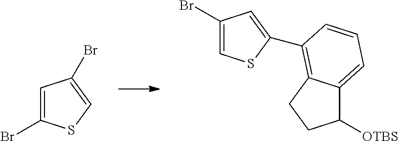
C1=C(Br)SC=C1Br.C1(Br)=CSC(C2=C3C(=CC=C2)C([OTBS])CC3)=C1
